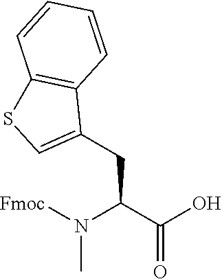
CN(C(C(=O)O)CC1=CSC2=C1C=CC=C2)[Fmoc]
